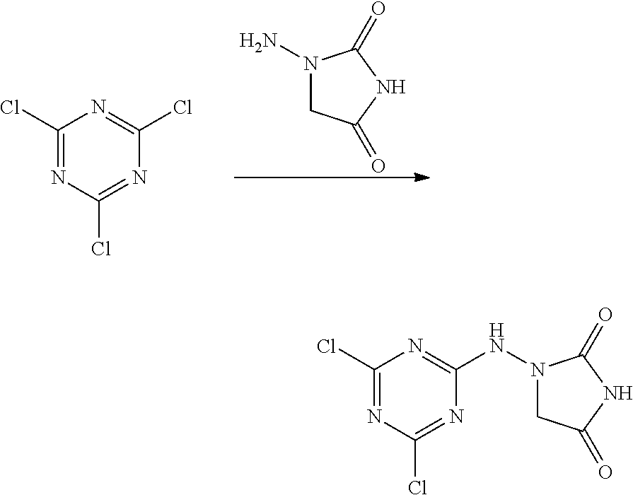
N1(N)CC(=O)NC1=O.C1(Cl)=NC(Cl)=NC(Cl)=N1.C1(Cl)=NC(Cl)=NC(NN2CC(=O)NC2=O)=N1
